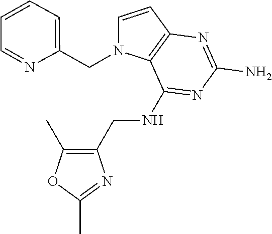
C1=CC2=C(N1CC1=CC=CC=N1)C(NCC1=C(C)OC(C)=N1)=NC(N)=N2
